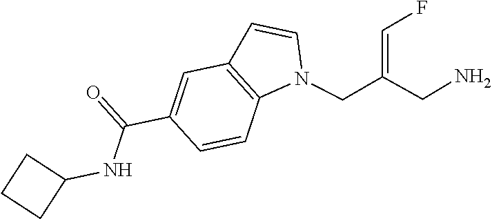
N1(CC(CN)=CF)C2=C(C=C1)C=C(C(=O)NC1CCC1)C=C2
